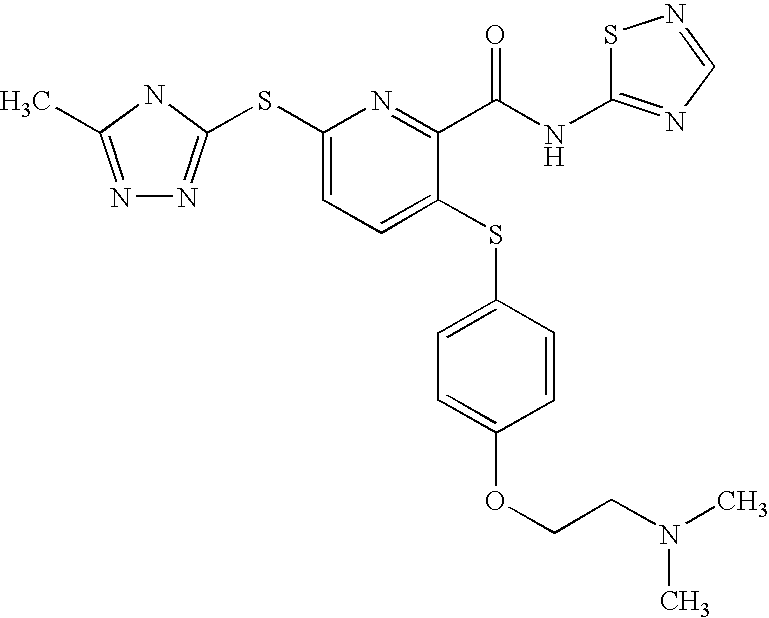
N1=C(C)NC(SC2=CC=C(SC3=CC=C(OCCN(C)C)C=C3)C(C(NC3=NC=NS3)=O)=N2)=N1
